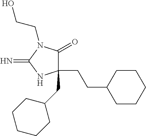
C1(CCC2CCCCC2)(CC2CCCCC2)C(=O)N(CCO)C(=N)N1
